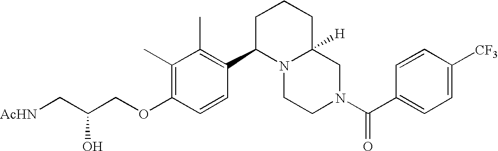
C(OC1=C(C)C(C)=C(C2N3C([H])(CN(C(=O)C4=CC=C([CF3])C=C4)CC3)CCC2)C=C1)C(C[AcHN])O
